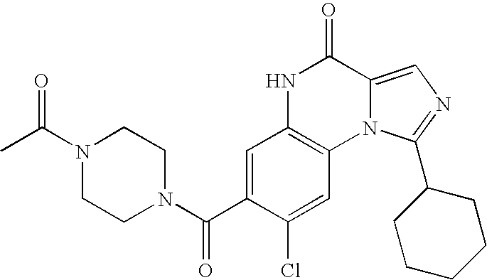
C1=C(C(N2CCN(C(C)=O)CC2)=O)C(Cl)=CC2=C1NC(=O)C1=CN=C(C3CCCCC3)N21
